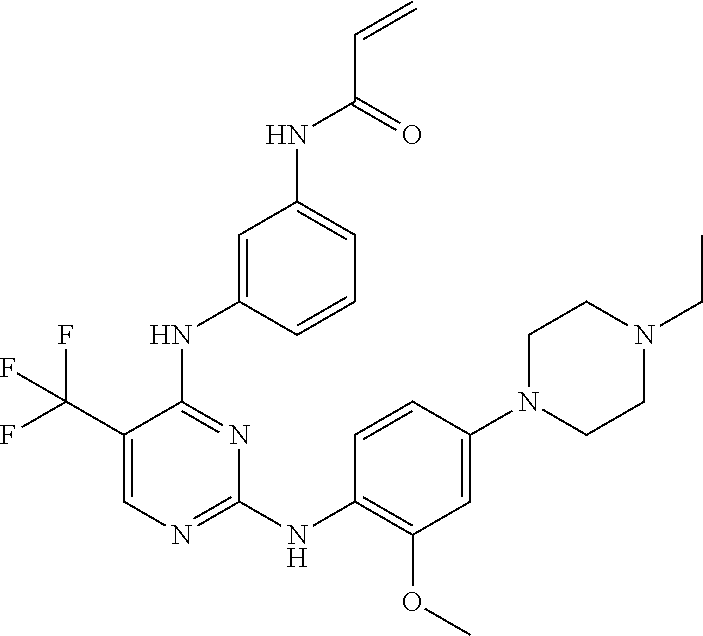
C1(C(F)(F)F)=CN=C(NC2=C(OC)C=C(N3CCN(CC)CC3)C=C2)N=C1NC1=CC(NC(C=C)=O)=CC=C1
